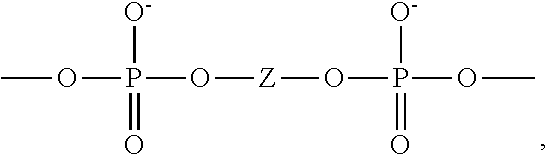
COP(O[Z]OP(=O)([O-])OC)([O-])=O
